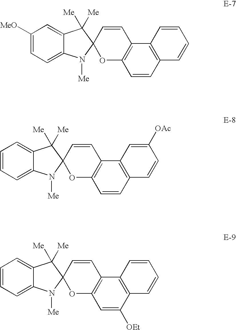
C1([MeO])=CC=C2C(=C1)C([Me])([Me])C1(N2[Me])OC2=C(C=C1)C1=C(C=C2)C=CC=C1.C1=CC=C2C(=C1)C([Me])([Me])C1(N2[Me])OC2=C(C=C1)C1=C(C=C2)C=CC([OAc])=C1.C1=CC=C2C(=C1)C([Me])([Me])C1(N2[Me])OC2=C(C=C1)C1=C(C([OEt])=C2)C=CC=C1
